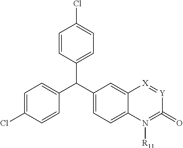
C1=C(Cl)C=CC(C(C2=CC=C3C(=C2)[X]=[Y]C(=O)=N3[R11])C2=CC=C(Cl)C=C2)=C1
